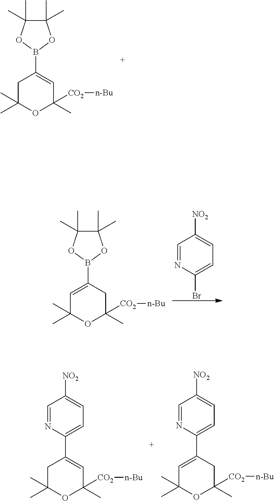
C1C(C)(C)OC([CO2][n-Bu])(C)C=C1B1OC(C)(C)C(C)(C)O1.C1=C(B2OC(C)(C)C(C)(C)O2)CC([CO2][n-Bu])(C)OC1(C)C.C1=NC(Br)=CC=C1[NO2].C1C(C)(C)OC([CO2][n-Bu])(C)C=C1C1=CC=C([NO2])C=N1.C1=C(C2=CC=C([NO2])C=N2)CC([CO2][n-Bu])(C)OC1(C)C
